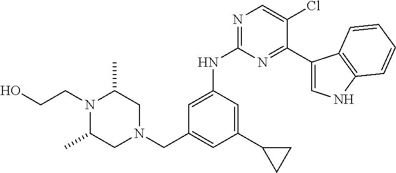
C1=C(NC2=NC=C(Cl)C(C3=CNC4=C3C=CC=C4)=N2)C=C(C2CC2)C=C1CN1CC(C)N(CCO)C(C)C1
